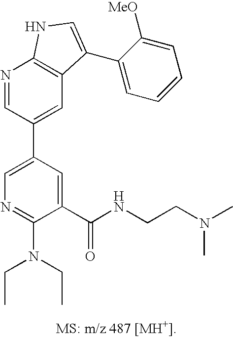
N1=CC(C2=CN=C(N(CC)CC)C(C(NCCN(C)C)=O)=C2)=CC2=C1NC=C2C1=CC=CC=C1[MeO]
